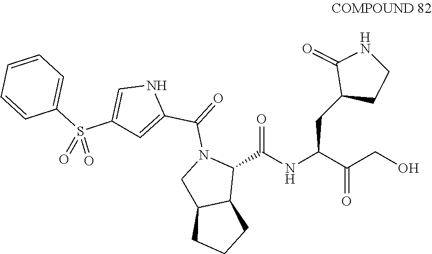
OCC(C(NC(C1N(C(=O)C2=CC(S(C3=CC=CC=C3)(=O)=O)=CN2)CC2C1CCC2)=O)CC1CCNC1=O)=O
